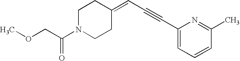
C(C(N1CCC(=CC#CC2=CC=CC(C)=N2)CC1)=O)OC
